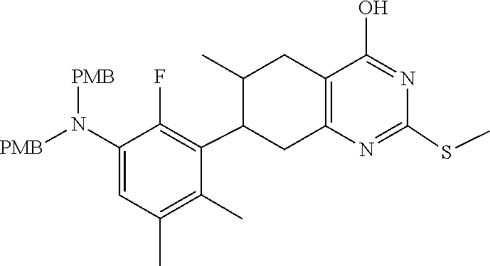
N(C1=CC(C)=C(C)C(C2CC3=C(C(O)=NC(SC)=N3)CC2C)=C1F)([PMB])[PMB]
